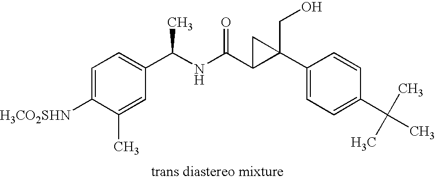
C1=C([H3CO2SHN])C(C)=CC(C(C)NC(=O)C2CC2(C2=CC=C(C(C)(C)C)C=C2)CO)=C1
